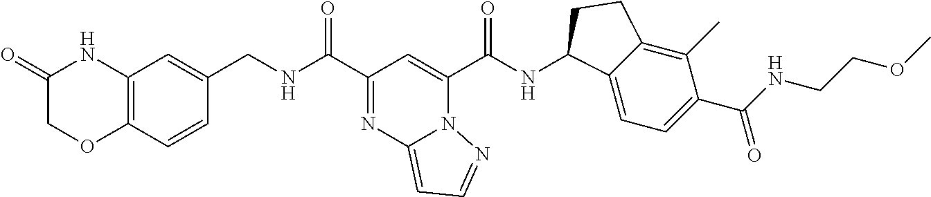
C12=C(C=CC(CNC(C3=NC4=CC=NN4C(C(NC4C5=CC=C(C(NCCOC)=O)C(C)=C5CC4)=O)=C3)=O)=C1)OCC(=O)N2
